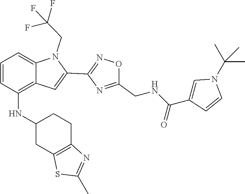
C12=C(NC3CC4=C(CC3)N=C(C)S4)C=CC=C1N(CC(F)(F)F)C(C1=NOC(CNC(C3=CN(C(C)(C)C)C=C3)=O)=N1)=C2
